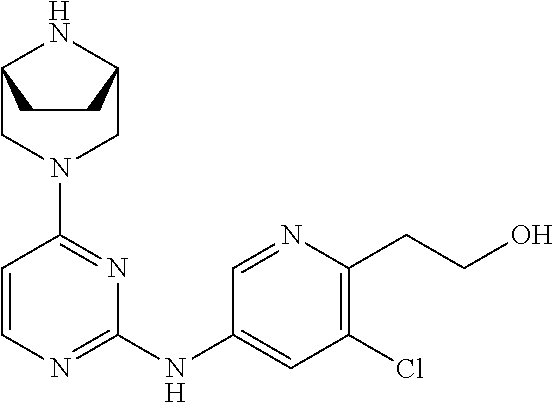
C12CN(C3=NC(NC4=CC(Cl)=C(CCO)N=C4)=NC=C3)CC(N1)CC2
